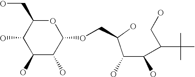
C1(O)C(O)C(OCC(C(C(O)C(CO)C(C)(C)C)O)O)OC(CO)C1O
